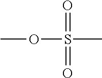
COS(=O)(C)=O
